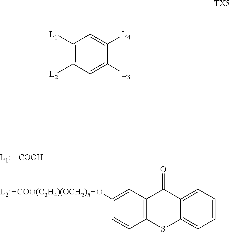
[L1:][COOH].[L2:][COO(C2H4)(OCH2)5]OC1=CC2=C(C=C1)SC1=CC=CC=C1C2=O.C1([L1])=C([L2])C=C([L3])C([L4])=C1.[TX5]
